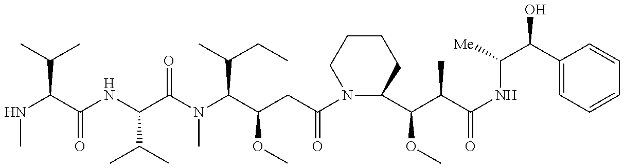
CNC(C(C)C)C(NC(C(N(C(C(CC(N1C(C(C(C(NC(C(C2=CC=CC=C2)O)[Me])=O)C)OC)CCCC1)=O)OC)C(C)CC)C)=O)C(C)C)=O
